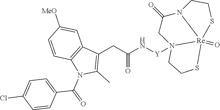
C1(C(N2C3=C(C=C([MeO])C=C3)C(CC(N[Y]N34CC(=O)N5[Re]3(=O)(SCC4)SCC5)=O)=C2C)=O)=CC=C(Cl)C=C1
